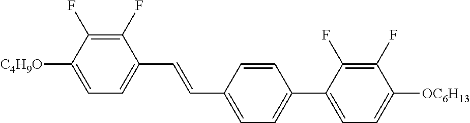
C1(F)=C(F)C([C4H9O])=CC=C1C=CC1=CC=C(C2=CC=C([OC6H13])C(F)=C2F)C=C1
